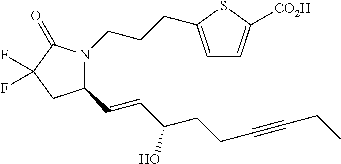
C(CC#CCC)C(O)C=CC1N(CCCC2=CC=C([CO2H])S2)C(=O)C(F)(F)C1
